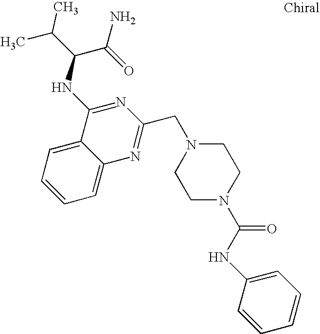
C1=C2C(=CC=C1)C(NC(C(C)C)C(=O)N)=NC(CN1CCN(C(NC3=CC=CC=C3)=O)CC1)=N2
